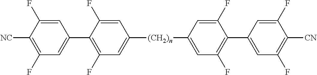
[NC]C1=C(F)C=C(C2=C(F)C=C([(CH2)n]C3=CC(F)=C(C4=CC(F)=C([CN])C(F)=C4)C(F)=C3)C=C2F)C=C1F
